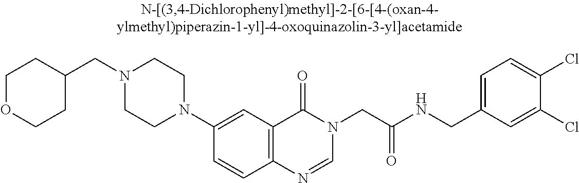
C(N1CCN(C2=CC3=C(C=C2)N=CN(CC(NCC2=CC=C(Cl)C(Cl)=C2)=O)C3=O)CC1)C1CCOCC1
